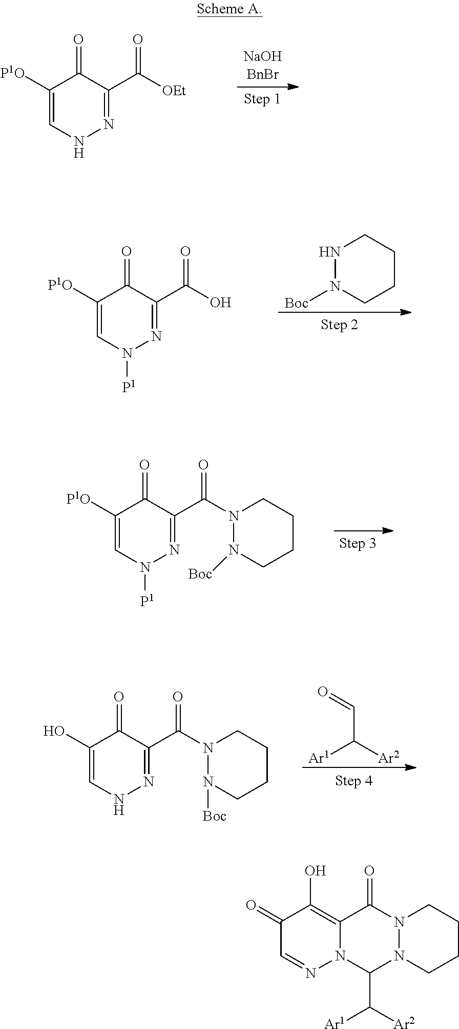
C1([P1O])=CNN=C(C([OEt])=O)C1=O.C1([P1O])=CN([P1])N=C(C(O)=O)C1=O.N1N([Boc])CCCC1.C1([P1O])=CN([P1])N=C(C(N2N([Boc])CCCC2)=O)C1=O.C1(O)=CNN=C(C(N2N([Boc])CCCC2)=O)C1=O.[Ar1]C([Ar2])C=O.C1(=O)C=NN2C(=C1O)C(=O)N1N(CCCC1)C2C([Ar1])[Ar2]
